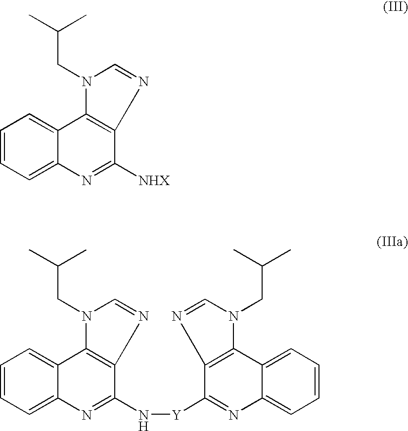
C1=CC=C2C(=C1)C1=C(C([NHX])=N2)N=CN1CC(C)C.C1=CC=C2C(=C1)C1=C(C(N[Y]C3=NC4=CC=CC=C4C4=C3N=CN4CC(C)C)=N2)N=CN1CC(C)C
